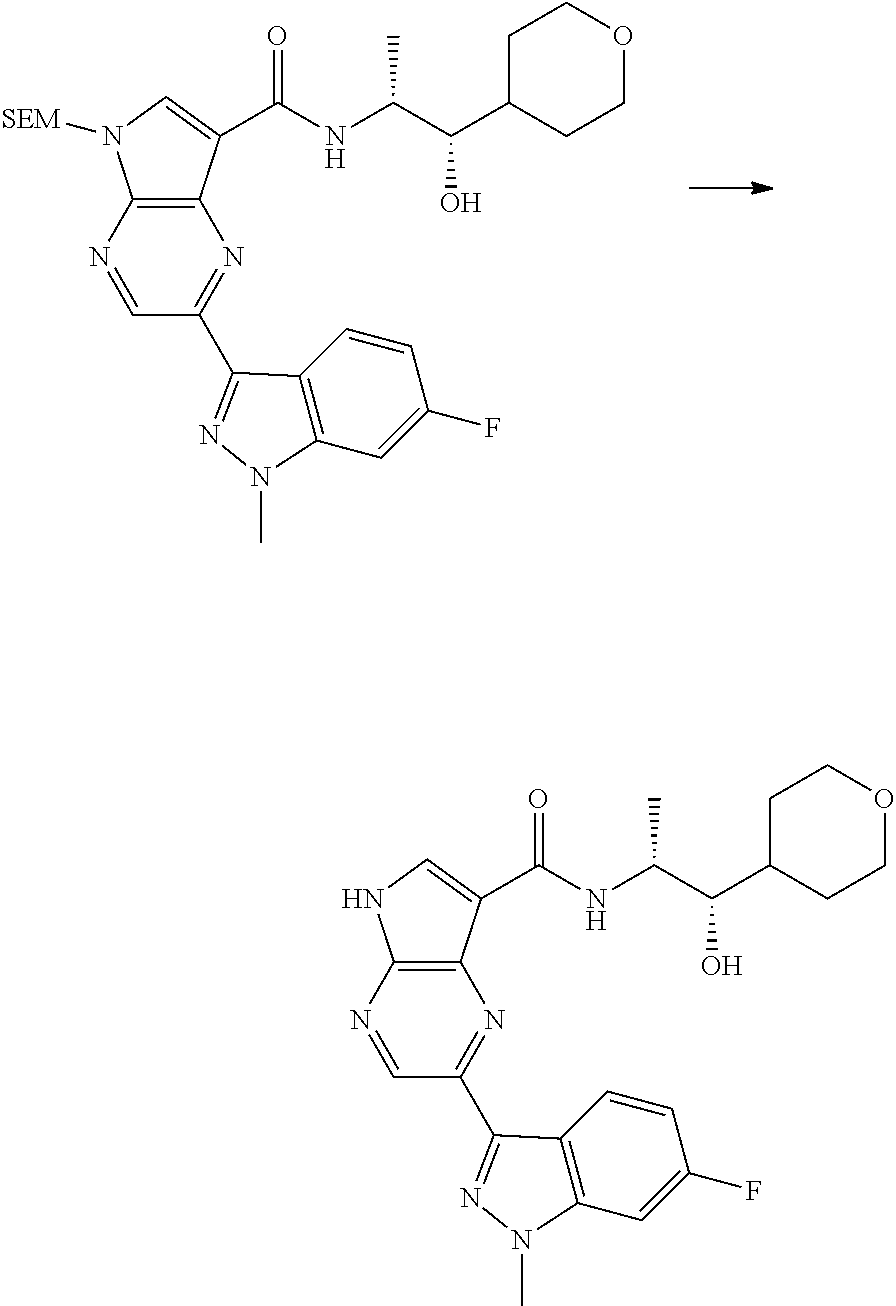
N1=CC(C2=NN(C)C3=C2C=CC(F)=C3)=NC2=C1N([SEM])C=C2C(NC(C(C1CCOCC1)O)C)=O.N1=CC(C2=NN(C)C3=C2C=CC(F)=C3)=NC2=C1NC=C2C(NC(C(C1CCOCC1)O)C)=O
